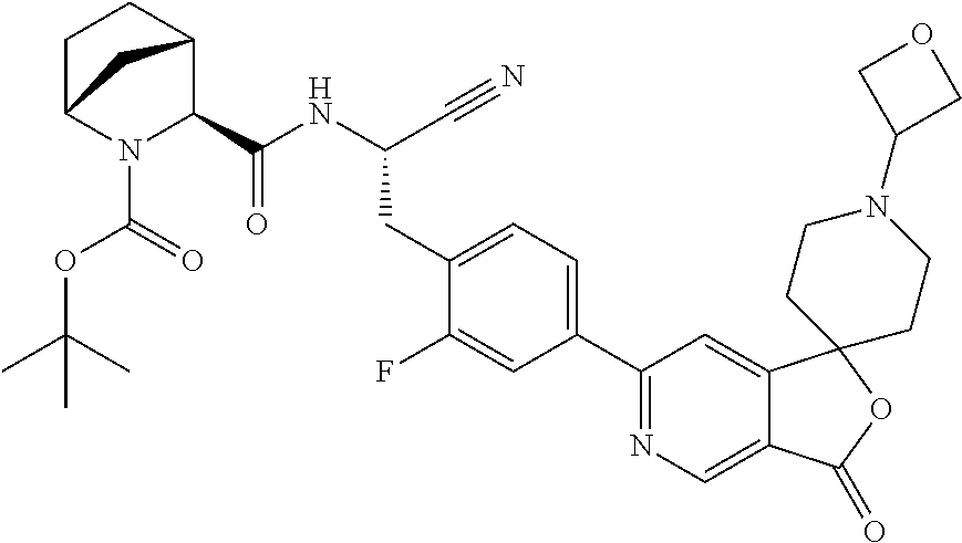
N(C(C#N)CC1=CC=C(C2=NC=C3C(=C2)C2(OC3=O)CCN(C3COC3)CC2)C=C1F)C(=O)C1C2CCC(N1C(OC(C)(C)C)=O)C2
